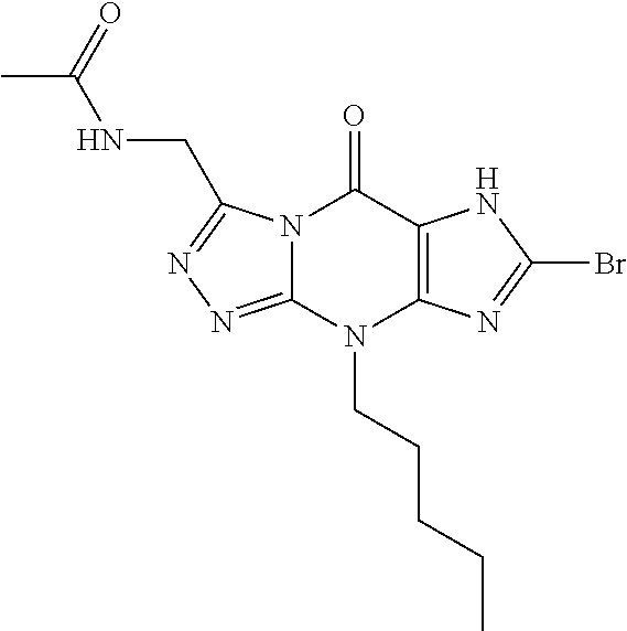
N12C(=NN=C1CNC(C)=O)N(CCCCC)C1=C(C2=O)NC(Br)=N1
